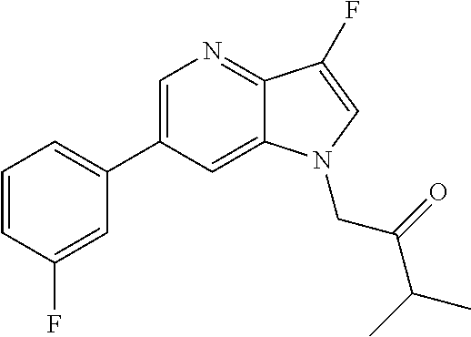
C1=C(C2=CC=CC(F)=C2)C=C2C(=N1)C(F)=CN2CC(C(C)C)=O
